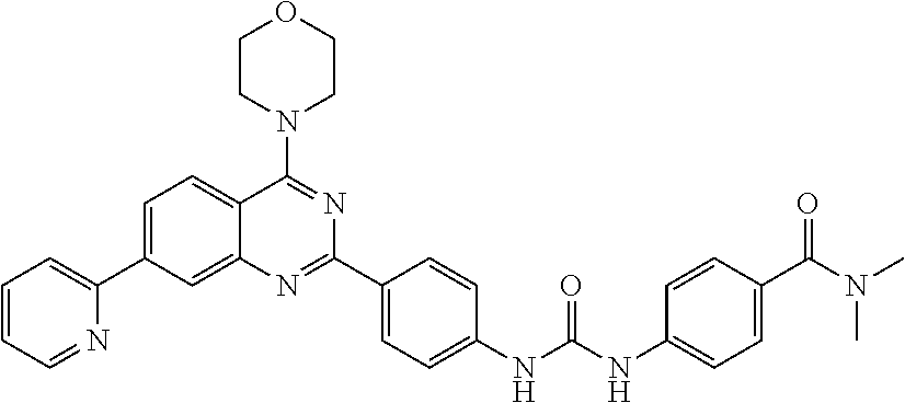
C1=C(C2=CC=CC=N2)C=C2C(=C1)C(N1CCOCC1)=NC(C1=CC=C(NC(NC3=CC=C(C(N(C)C)=O)C=C3)=O)C=C1)=N2
